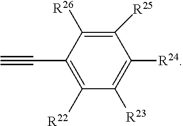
C1([R25])=C([R26])C(C#C)=C([R22])C([R23])=C1[R24]
